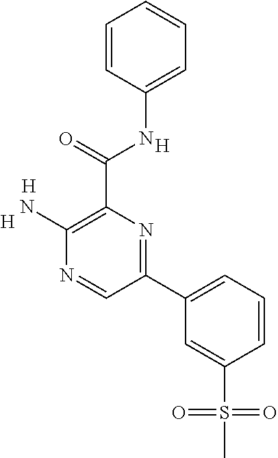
C1(N)=C(C(NC2=CC=CC=C2)=O)N=C(C2=CC=CC(S(=O)(=O)C)=C2)C=N1.[H].[H].[H]
